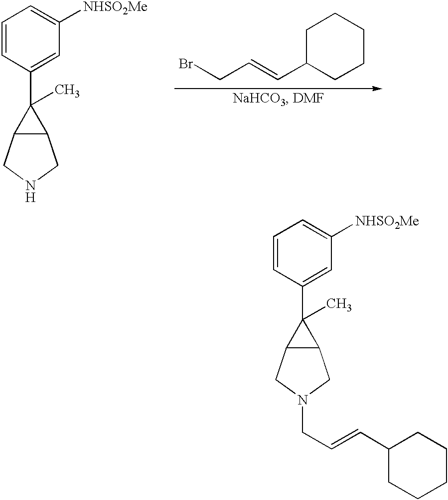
C1=CC(C2(C)C3C2CN(CC=CC2CCCCC2)C3)=CC([NHSO2Me])=C1.[H].C1=CC(C2(C)C3C2CNC3)=CC([NHSO2Me])=C1.C1CCCCC1C=CCBr
